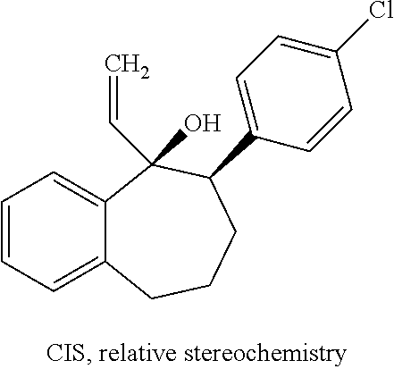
C1=CC=C2C(=C1)C(C=C)(O)C(C1=CC=C(Cl)C=C1)CCC2
